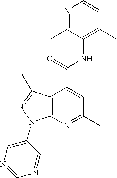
N1=C(C)C(NC(=O)C2=CC(C)=NC3=C2C(C)=NN3C2=CN=CN=C2)=C(C)C=C1
